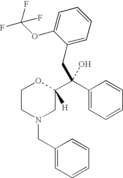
C1=CC=C(CC(C2=CC=CC=C2)(C2([H])OCCN(CC3=CC=CC=C3)C2)O)C(OC(F)(F)F)=C1
